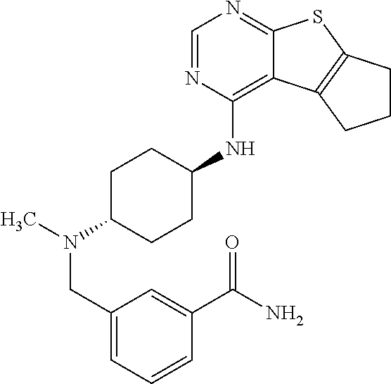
C1=NC(NC2CCC(N(CC3=CC=CC(C(N)=O)=C3)C)CC2)=C2C(=N1)SC1=C2CCC1
